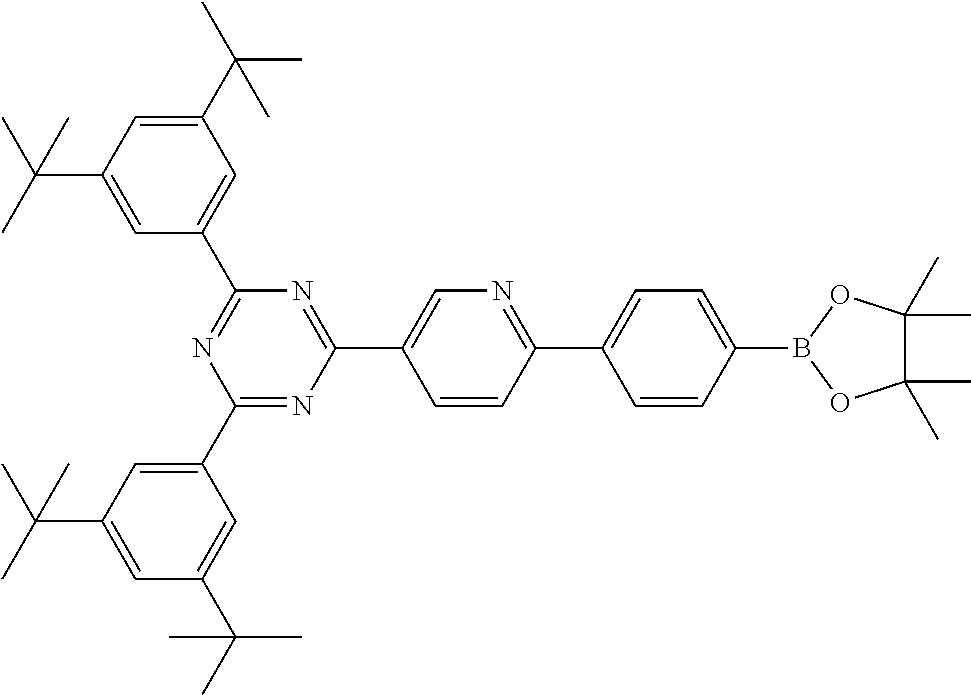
C1(C2=CC(C(C)(C)C)=CC(C(C)(C)C)=C2)=NC(C2=CN=C(C3=CC=C(B4OC(C)(C)C(C)(C)O4)C=C3)C=C2)=NC(C2=CC(C(C)(C)C)=CC(C(C)(C)C)=C2)=N1
